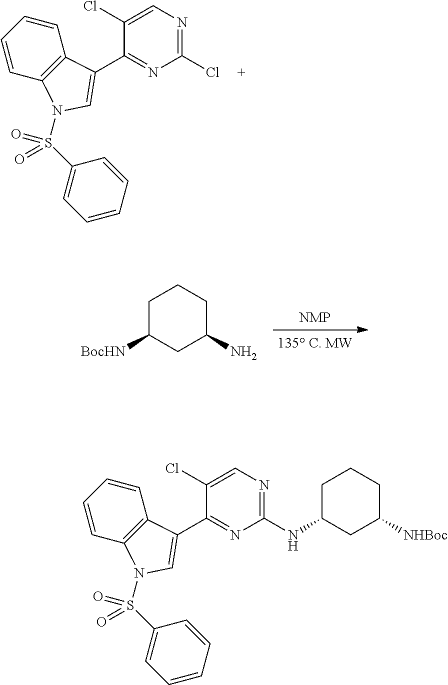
C1=CC=CC2=C1C(C1=NC(Cl)=NC=C1Cl)=CN2S(C1=CC=CC=C1)(=O)=O.C1C([BocHN])CC(N)CC1.C1=CC=CC2=C1C(C1=NC(NC3CC([NHBoc])CCC3)=NC=C1Cl)=CN2S(C1=CC=CC=C1)(=O)=O
